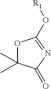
O1C(C)(C)C(=O)N=C1O[R1]
